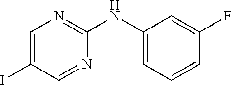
C1(NC2=NC=C(I)C=N2)=CC=CC(F)=C1
